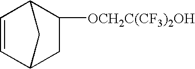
C1=CC2C([OCH2C(CF3)2OH])CC1C2
